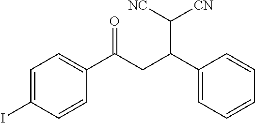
C1=CC(C(CC(C2=CC=CC=C2)C([CN])[NC])=O)=CC=C1I
